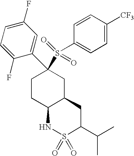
C1CC2C(CC1(C1=CC(F)=CC=C1F)S(C1=CC=C([CF3])C=C1)(=O)=O)CC(C(C)C)S(=O)(=O)N2
